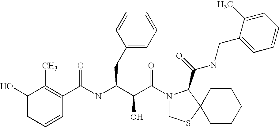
C(NC(C(C(N1CSC2(C1C(NCC1=CC=CC=C1C)=O)CCCCC2)=O)O)CC1=CC=CC=C1)(C1=C(C)C(O)=CC=C1)=O
